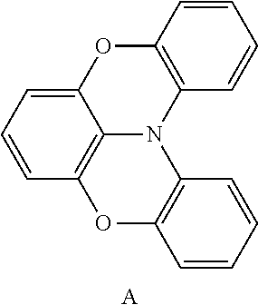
C1=CC=C2C3=C1OC1=C(N3C3=C(O2)C=CC=C3)C=CC=C1.[A]
